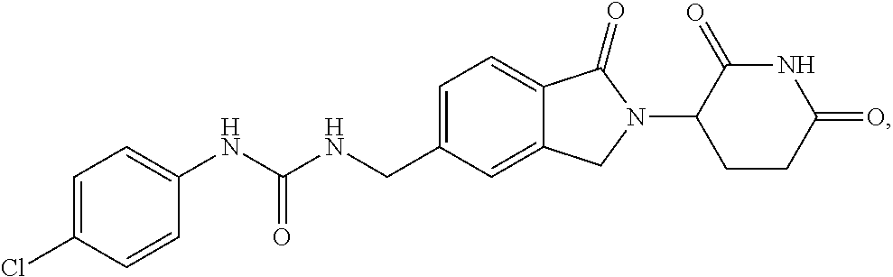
C1=C(CNC(NC2=CC=C(Cl)C=C2)=O)C=C2C(=C1)C(=O)N(C1CCC(=O)NC1=O)C2
